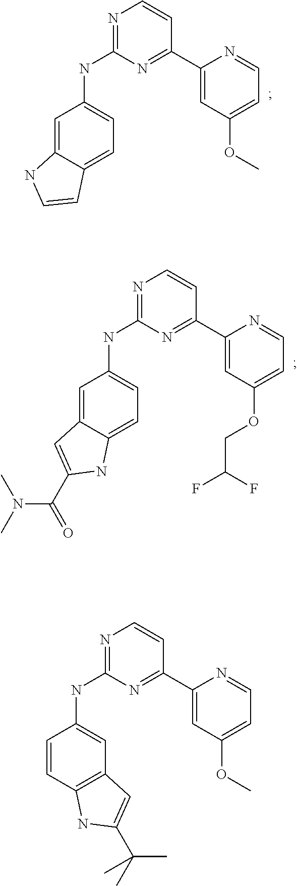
C1=C2C(=CC(NC3=NC=CC(C4=CC(OC)=CC=N4)=N3)=C1)NC=C2.C1=C2C(=CC(NC3=NC=CC(C4=CC(OCC(F)F)=CC=N4)=N3)=C1)C=C(C(N(C)C)=O)N2.C12=C(C=CC(NC3=NC=CC(C4=CC(OC)=CC=N4)=N3)=C1)NC(C(C)(C)C)=C2
